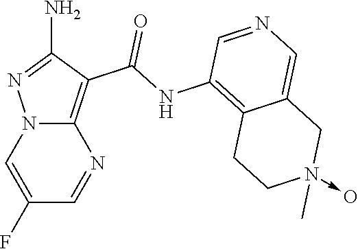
N12C(=C(C(NC3=C4C(=CN=C3)CN(C)(->O)CC4)=O)C(N)=N1)N=CC(F)=C2
